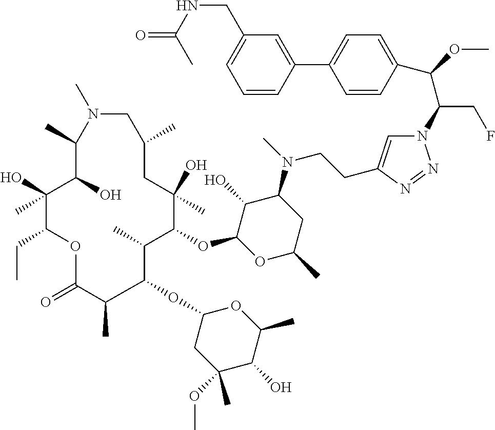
C(OC)(C(CF)N1C=C(CCN(C2C(O)C(OC3C(C)C(OC4CC(OC)(C)C(O)C(C)O4)C(C)C(=O)OC(CC)C(O)(C)C(O)C(C)N(C)CC(C)CC3(O)C)OC(C)C2)C)N=N1)C1=CC=C(C2=CC(CNC(=O)C)=CC=C2)C=C1
